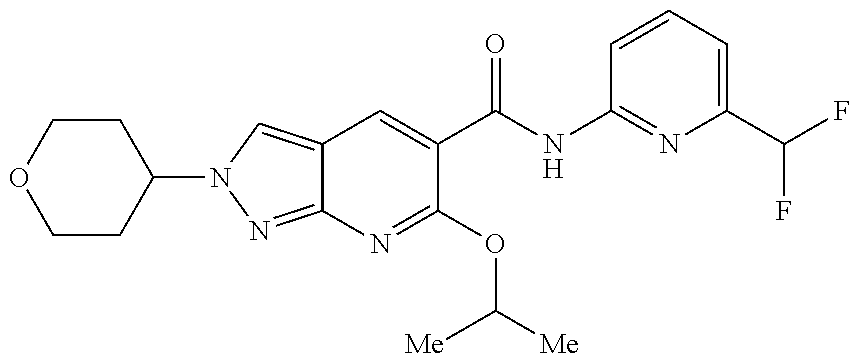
C12=CN(C3CCOCC3)N=C1N=C(OC([Me])[Me])C(C(NC1=NC(C(F)F)=CC=C1)=O)=C2
